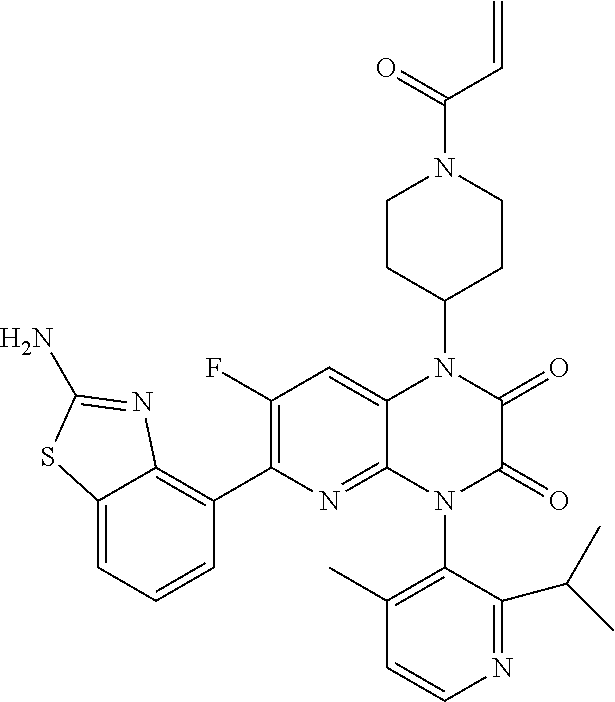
N1(C2=C(C)C=CN=C2C(C)C)C2=NC(C3=C4N=C(N)SC4=CC=C3)=C(F)C=C2N(C2CCN(C(C=C)=O)CC2)C(=O)C1=O
